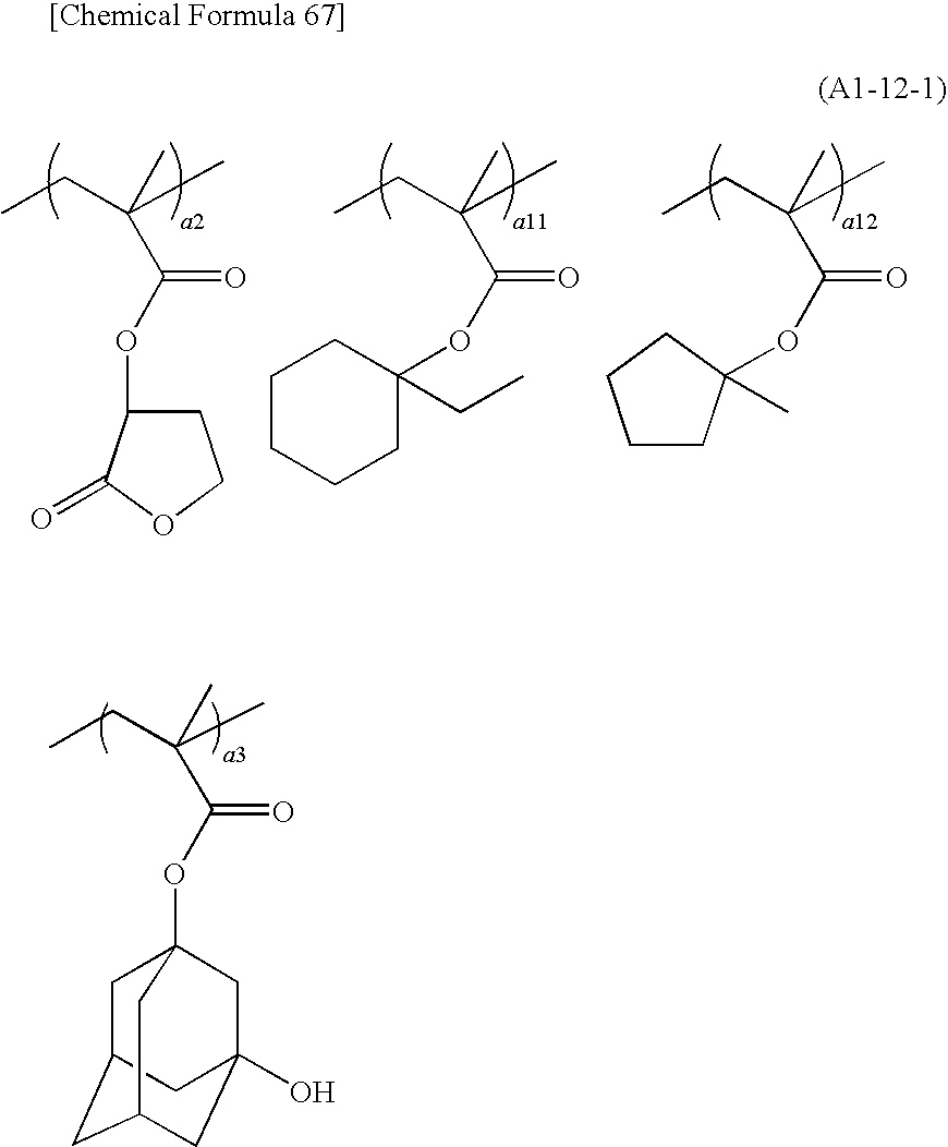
CCC(C)(C)C(=O)OC1CCOC1=O.CCC(C)(C)C(=O)OC1(CC)CCCCC1.CCC(C)(C)C(=O)OC1(C)CCCC1.CCC(C)(C)C(=O)OC12CC3CC(CC(O)(C1)C3)C2
